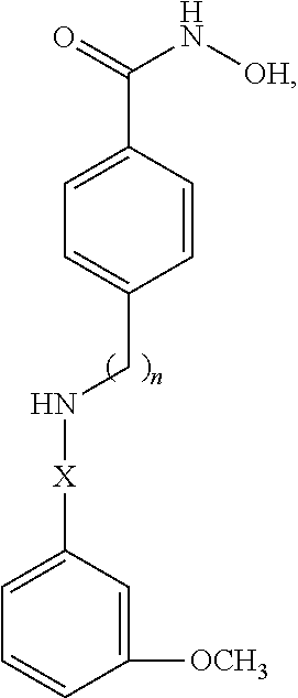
C1=C([X]NCC2=CC=C(C(N[OH])=O)C=C2)C=C([OCH3])C=C1
